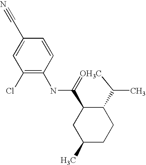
C(C1=CC(Cl)=C(NC2=[OH3C]C(C)C3C2CC(C)CC3)C=C1)#N
